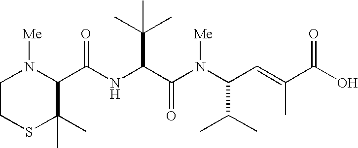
C(NC(C(N(C(C=C(C(O)=O)C)C(C)C)[Me])=O)C(C)(C)C)(C1N([Me])CCSC1(C)C)=O
